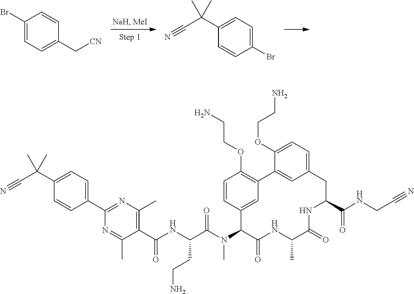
C(C(C1=CC=C(Br)C=C1)(C)C)#N.C1=C(Br)C=CC(C[CN])=C1.C1(C2=CC=C(C(C#N)(C)C)C=C2)=NC(C)=C(C(NC(C(N(C2C(=O)NC(C)C(=O)NC(C(NCC#N)=O)CC3=CC=C(OCCN)C(=C3)C3=C(OCCN)C=CC2=C3)C)=O)CCN)=O)C(C)=N1
